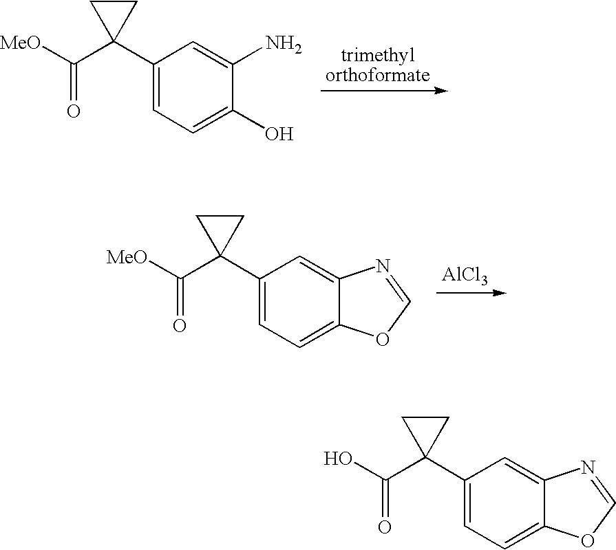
C1(C2(C([MeO])=O)CC2)=CC=C(O)C(N)=C1.[AlCl3].C1(C2(C([MeO])=O)CC2)=CC=C2C(=C1)N=CO2.C1(C2(C(O)=O)CC2)=CC=C2C(=C1)N=CO2
